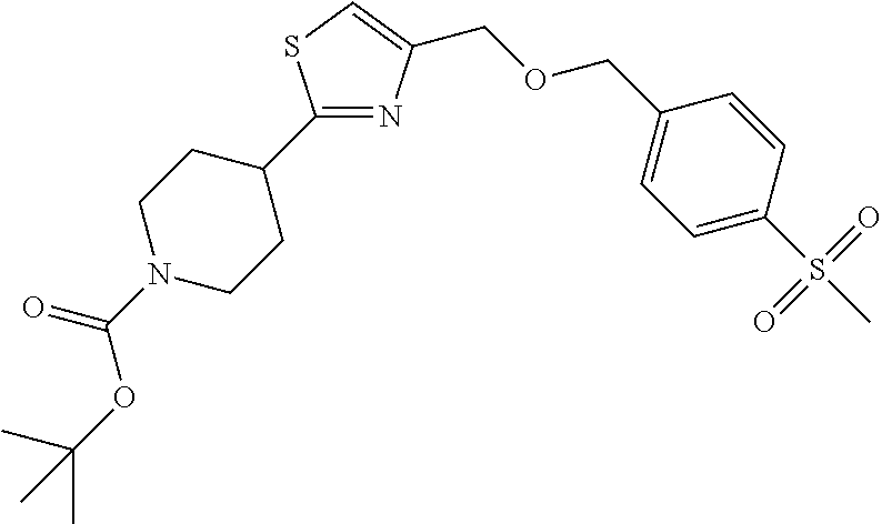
C1=C(S(=O)(=O)C)C=CC(COCC2=CSC(C3CCN(C(OC(C)(C)C)=O)CC3)=N2)=C1
